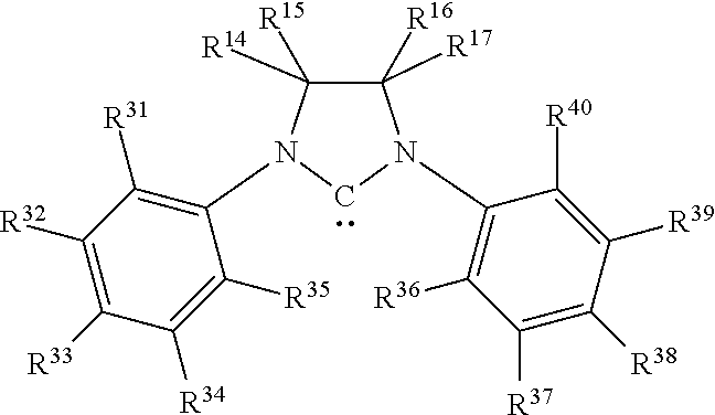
C1([R16])([R17])C([R15])([R14])N(C2=C([R31])C([R32])=C([R33])C([R34])=C2[R35])CN1C1=C([R36])C([R37])=C([R38])C([R39])=C1[R40]
